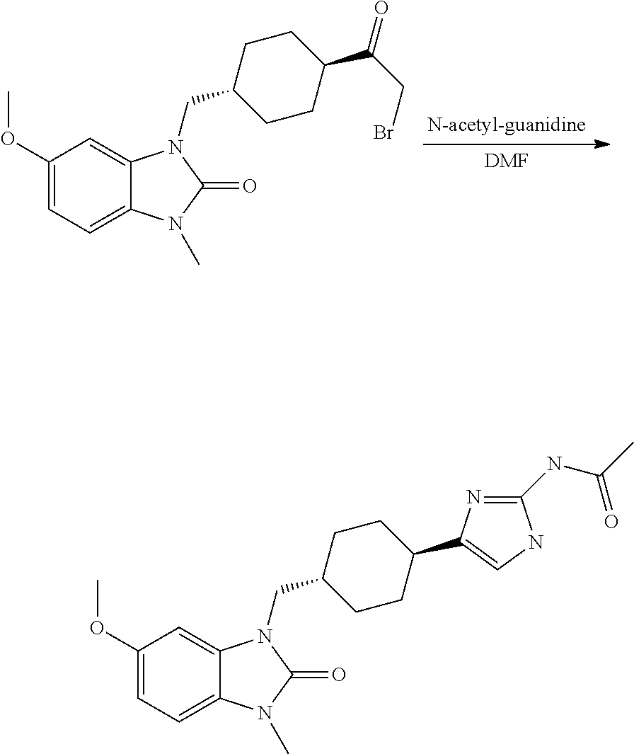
[DMF].C1(OC)=CC=C2C(=C1)N(CC1CCC(C(CBr)=O)CC1)C(=O)N2C.C1(OC)=CC=C2C(=C1)N(CC1CCC(C3=CNC(NC(C)=O)=N3)CC1)C(=O)N2C
